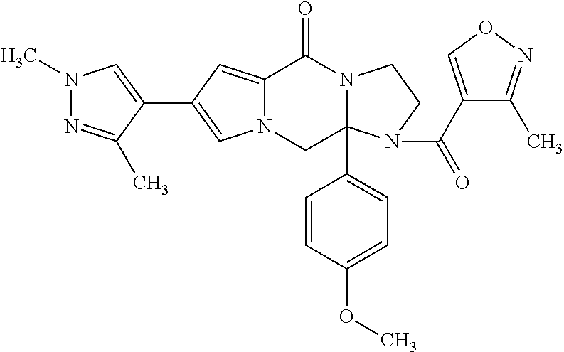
C12=CC(C3=CN(C)N=C3C)=CN1CC1(C3=CC=C(OC)C=C3)N(C2=O)CCN1C(C1=CON=C1C)=O
